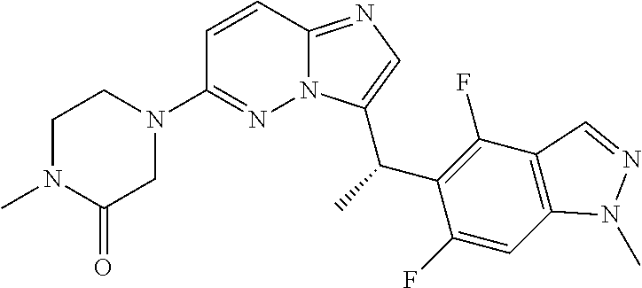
C1N(C)C(=O)CN(C2=NN3C(=NC=C3C(C)C3=C(F)C4=C(C=C3F)N(C)N=C4)C=C2)C1
